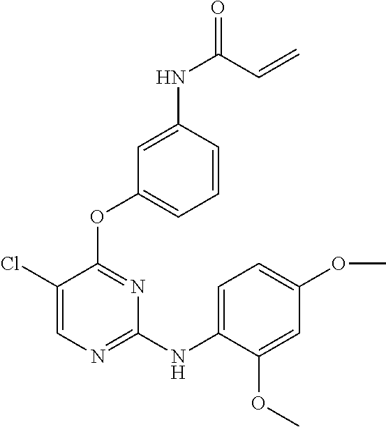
C1(Cl)=CN=C(NC2=CC=C(OC)C=C2OC)N=C1OC1=CC=CC(NC(=O)C=C)=C1
